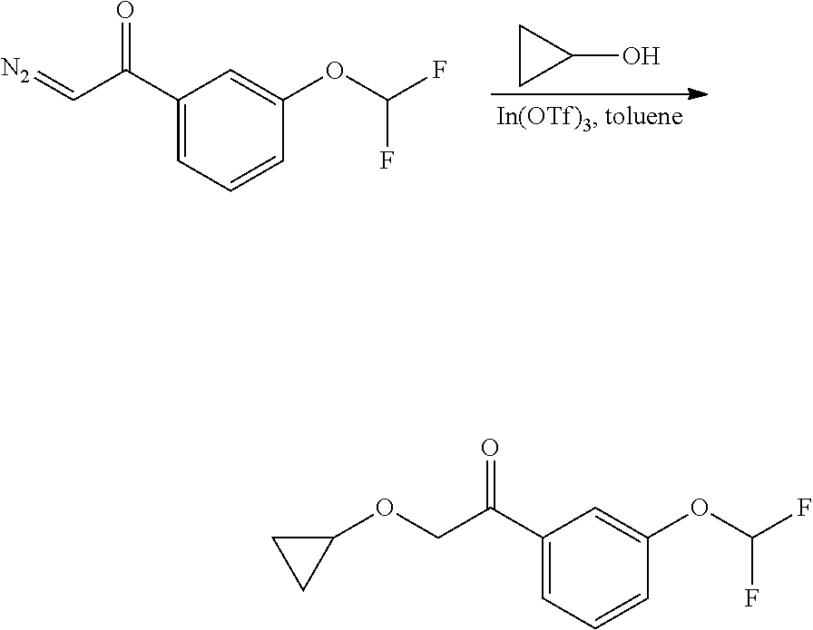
C1(C(C=[N2])=O)=CC=CC(OC(F)F)=C1.C1CC1O.C1(C(COC2CC2)=O)=CC=CC(OC(F)F)=C1
